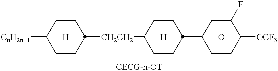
[CnH2n+1]C1CCC([CH2CH2]C2CCC(C3CCC([OCF3])C(F)C3)CC2)CC1.[H].O.[H]
